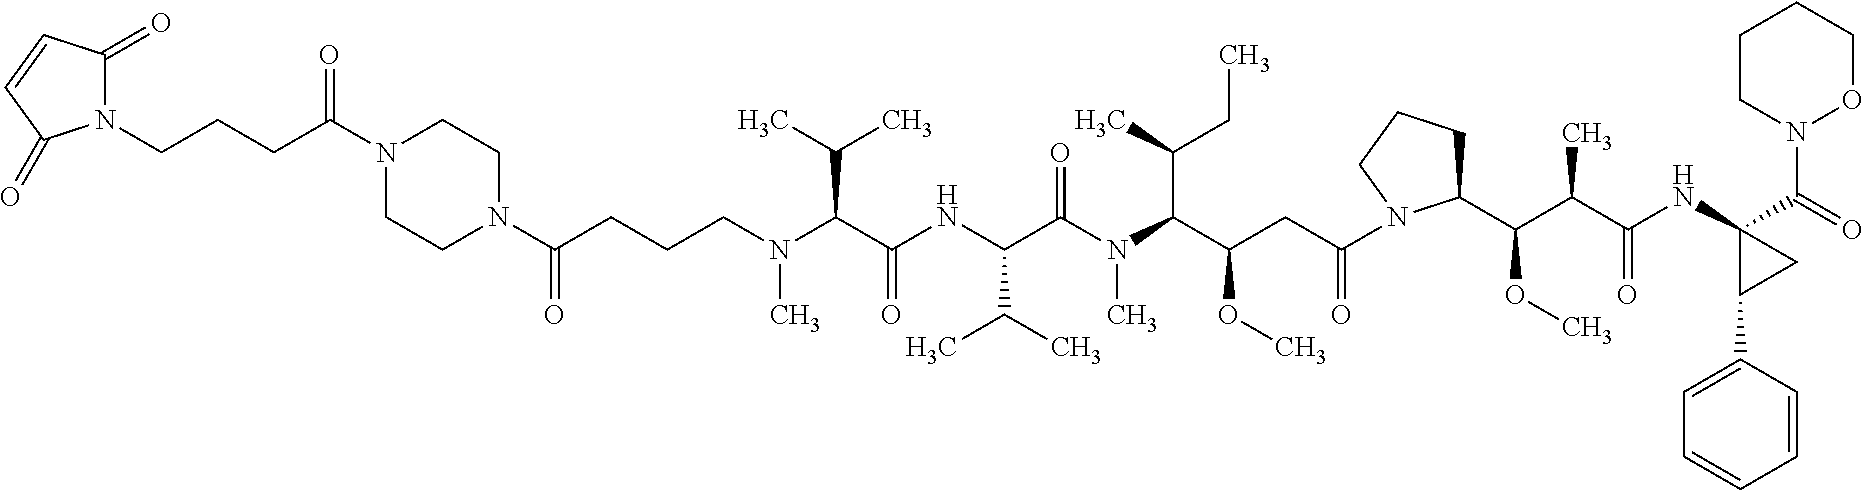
C1N(C(CCCN(C(C(NC(C(N(C(C(CC(=O)N2C(C(C(C(NC3(C(=O)N4OCCCC4)C(C4=CC=CC=C4)C3)=O)C)OC)CCC2)OC)C(C)CC)C)=O)C(C)C)=O)C(C)C)C)=O)CCN(C(CCCN2C(=O)C=CC2=O)=O)C1
